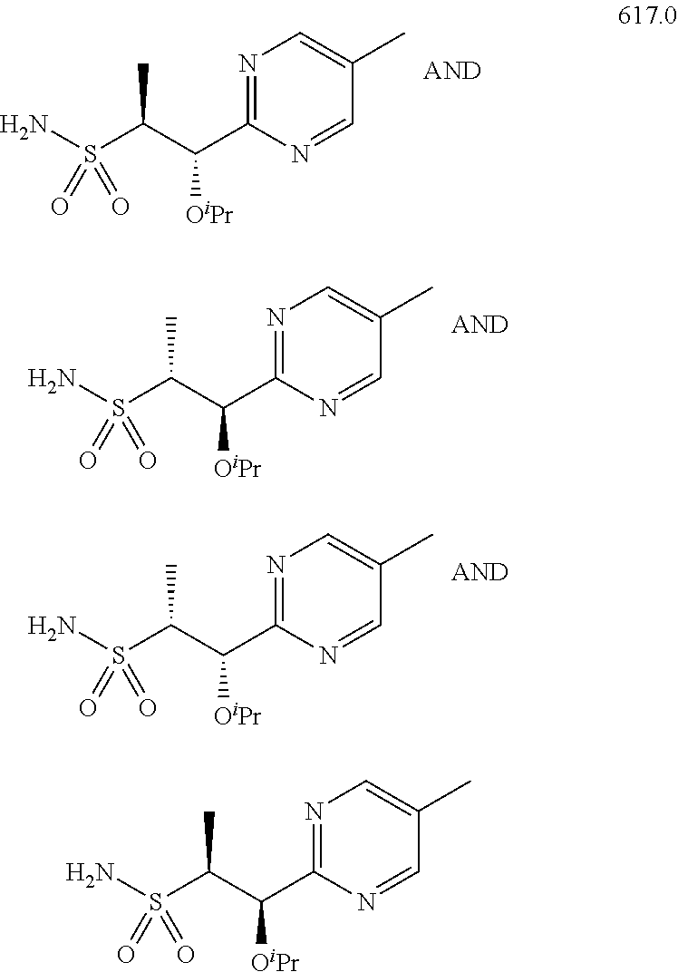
NS(C(C(C1=NC=C(C)C=N1)[OiPr])C)(=O)=O.NS(C(C(C1=NC=C(C)C=N1)[OiPr])C)(=O)=O.NS(C(C(C1=NC=C(C)C=N1)[OiPr])C)(=O)=O.NS(C(C(C1=NC=C(C)C=N1)[OiPr])C)(=O)=O
